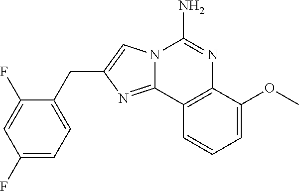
N12C(=NC(CC3=CC=C(F)C=C3F)=C1)C1=C(N=C2N)C(OC)=CC=C1
